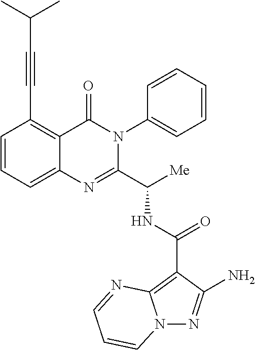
C1(C(NC(C2=NC3=CC=CC(C#CC(C)C)=C3C(=O)N2C2=CC=CC=C2)[Me])=O)=C2N(N=C1N)C=CC=N2
